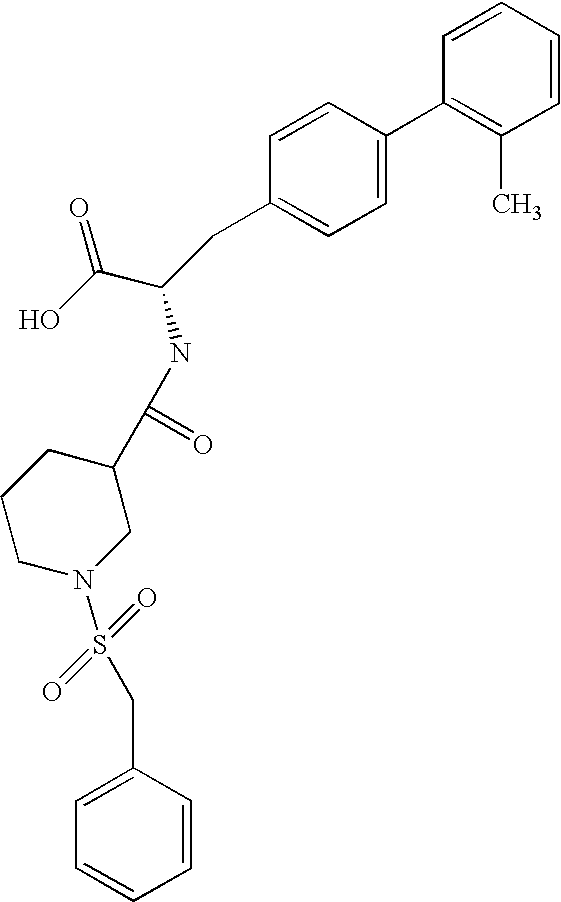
C1=CC=CC(C)=C1C1=CC=C(CC(C(O)=O)NC(C2CCCN(S(=O)(=O)CC3=CC=CC=C3)C2)=O)C=C1
